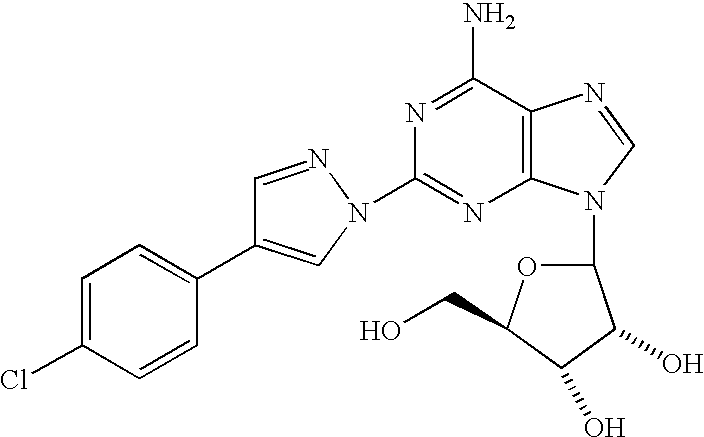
C1(N2C=C(C3=CC=C(Cl)C=C3)C=N2)=NC2=C(C(N)=N1)N=CN2C1OC(CO)C(O)C1O
